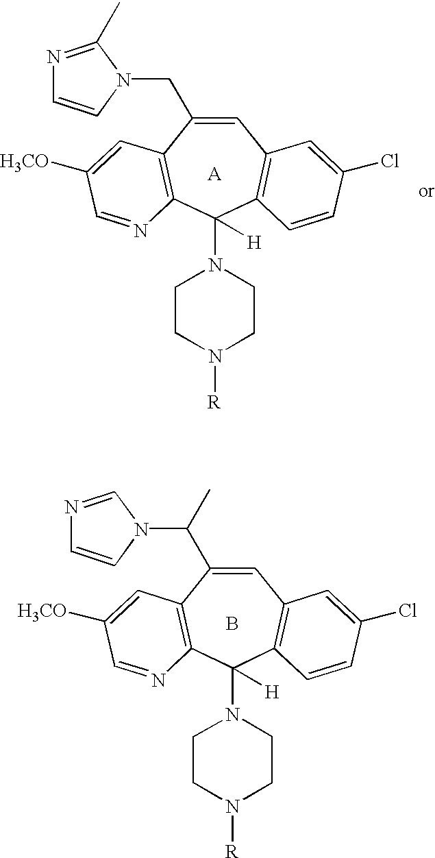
C1=C(CN2C=CN=C2C)C2=C(C(N3CCN([R])CC3)([H])C3=C1C=C(Cl)C=C3)N=CC([H3CO])=C2.[A].C1=C(C(N2C=CN=C2)C)C2=C(C(N3CCN([R])CC3)([H])C3=C1C=C(Cl)C=C3)N=CC([H3CO])=C2.B
